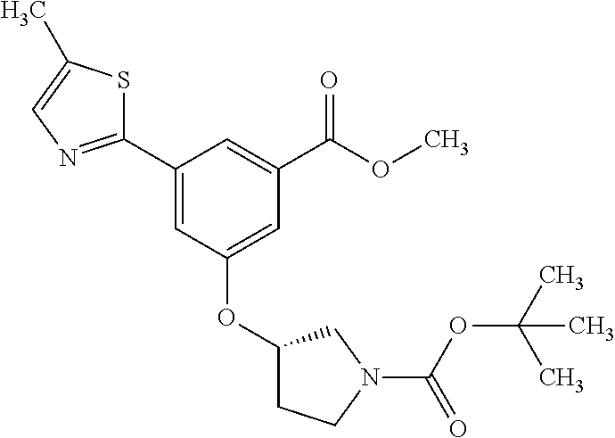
O(C(C1=CC(C2=NC=C(C)S2)=CC(OC2CN(C(OC(C)(C)C)=O)CC2)=C1)=O)C
